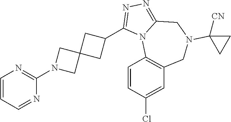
C1=CC=NC(N2CC3(C2)CC(C2=NN=C4N2C2=C(CN(C5([CN])CC5)C4)C=C(Cl)C=C2)C3)=N1
